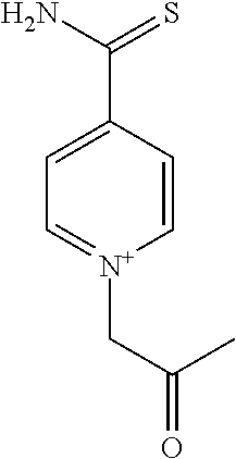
C1(C(N)=S)=CC=[N+](CC(C)=O)C=C1
